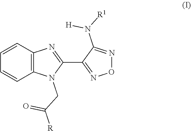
C1=CC2=C(C=C1)N=C(C1=NON=C1N([R1])[H])N2CC([R])=O
